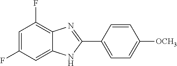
C1=C(F)C=C2C(=C1F)N=C(C1=CC=C([OCH3])C=C1)N2
